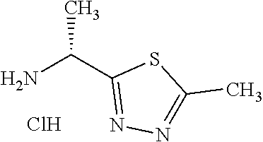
NC(C1=NN=C(C)S1)C.Cl
